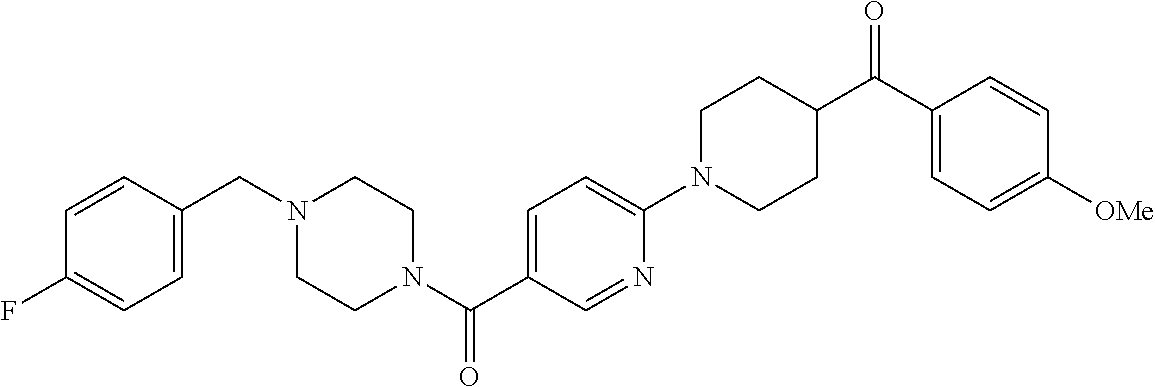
C1=C(CN2CCN(C(C3=CC=C(N4CCC(C(C5=CC=C([OMe])C=C5)=O)CC4)N=C3)=O)CC2)C=CC(F)=C1
